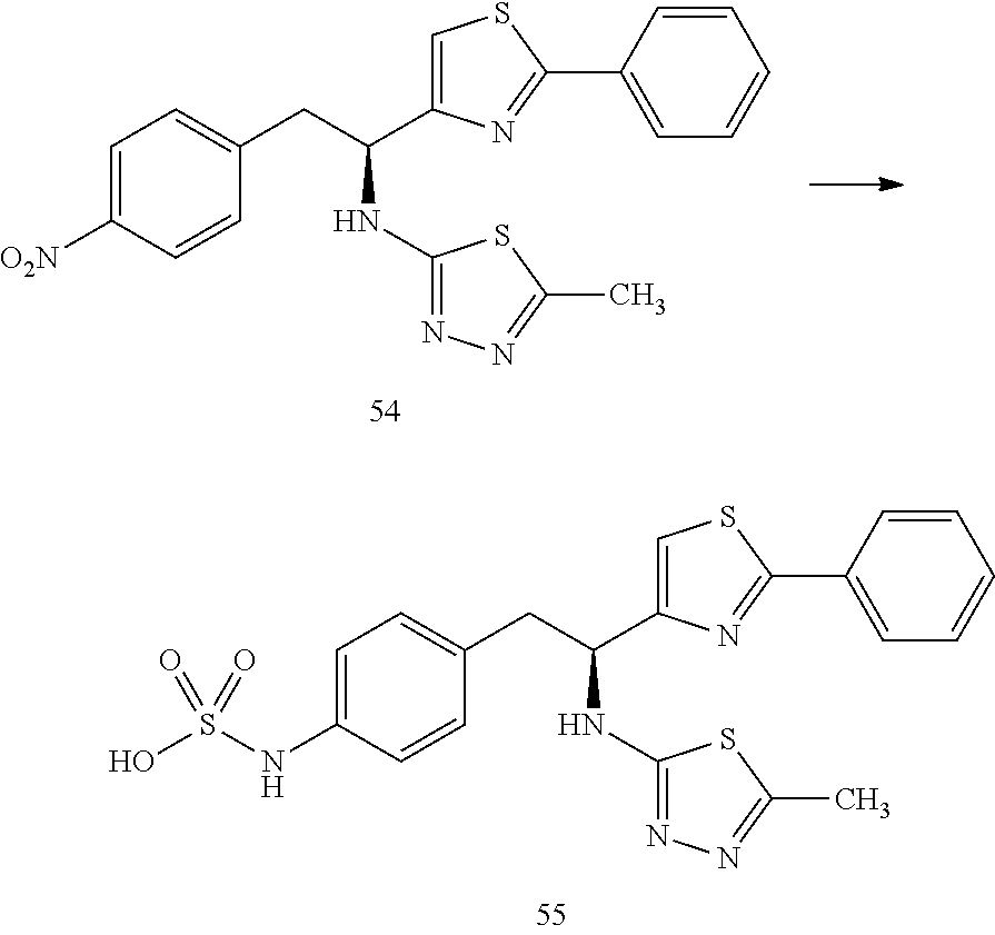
C1=C([O2N])C=CC(CC(NC2=NN=C(C)S2)C2=CSC(C3=CC=CC=C3)=N2)=C1.C1=C(NS(O)(=O)=O)C=CC(CC(NC2=NN=C(C)S2)C2=CSC(C3=CC=CC=C3)=N2)=C1
